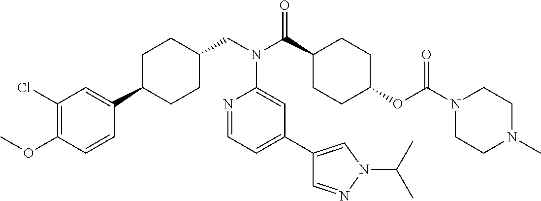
C1(Cl)=C(OC)C=CC(C2CCC(CN(C3=CC(C4=CN(C(C)C)N=C4)=CC=N3)C(=O)C3CCC(OC(=O)N4CCN(C)CC4)CC3)CC2)=C1
